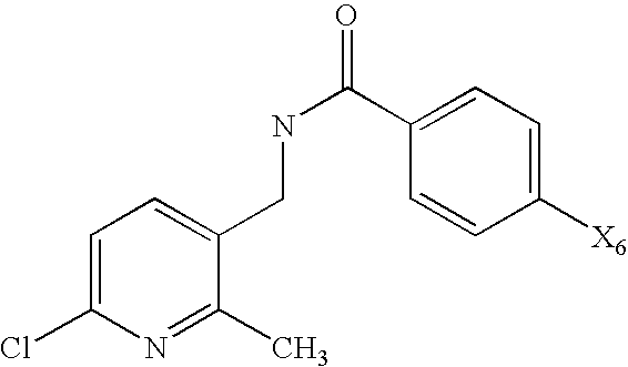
C1=C(Cl)N=C(C)C(CNC(=O)C2=CC=C([X6])C=C2)=C1
